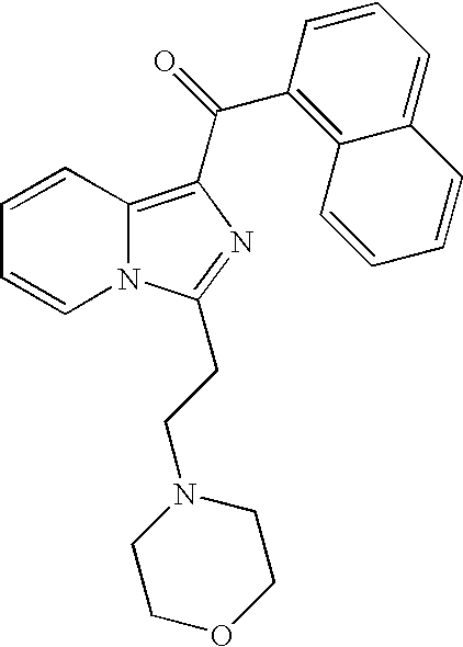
C1=CC2=C(C(=O)C3=C4C(=CC=C3)C=CC=C4)N=C(CCN3CCOCC3)N2C=C1
